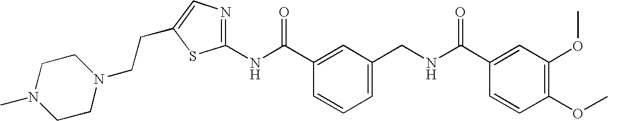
C1(OC)=C(OC)C=C(C(NCC2=CC=CC(C(NC3=NC=C(CCN4CCN(C)CC4)S3)=O)=C2)=O)C=C1
